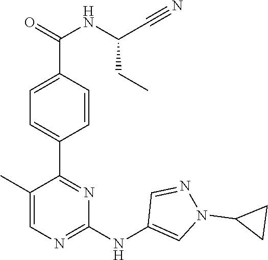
C1(C2=NC(NC3=CN(C4CC4)N=C3)=NC=C2C)=CC=C(C(=O)NC(C#N)CC)C=C1
